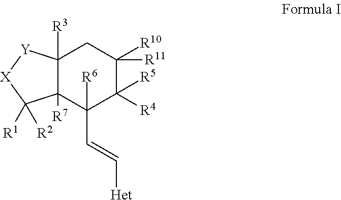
C12([R7])C([R3])([Y][X]C1([R1])[R2])CC([R11])([R10])C([R5])([R4])C2([R6])C=C[Het]
